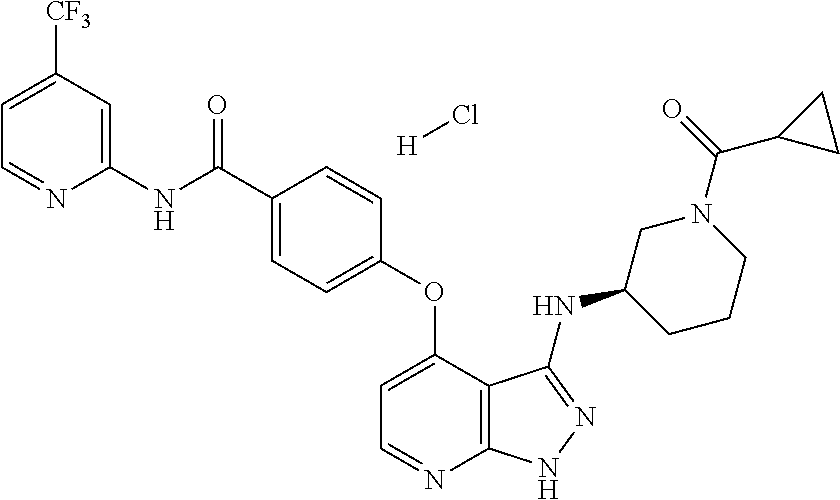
C1([CF3])=CC=NC(NC(C2=CC=C(OC3=CC=NC4=C3C(NC3CN(C(=O)C5CC5)CCC3)=NN4)C=C2)=O)=C1.Cl[H]
